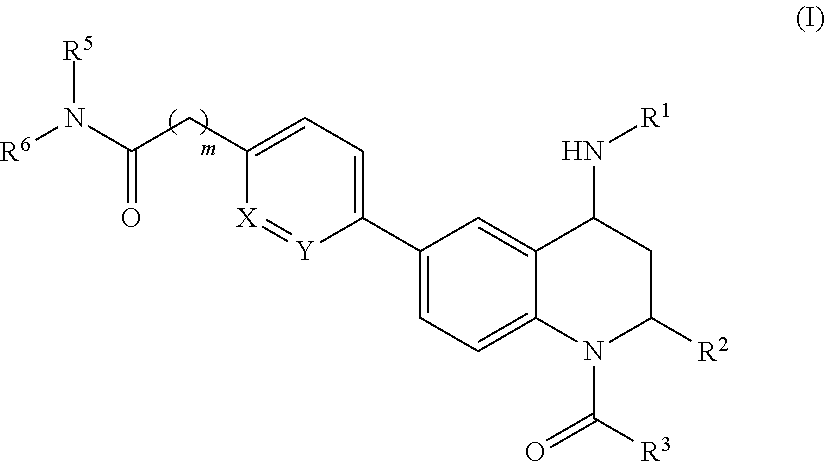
C1(CC(N([R6])[R5])=O)=CC=C(C2=CC=C3C(=C2)C(N[R1])CC([R2])N3C([R3])=O)[Y]=[X]1
